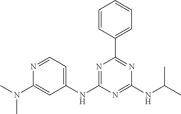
C1=CC(C2=NC(NC(C)C)=NC(NC3=CC=NC(N(C)C)=C3)=N2)=CC=C1
